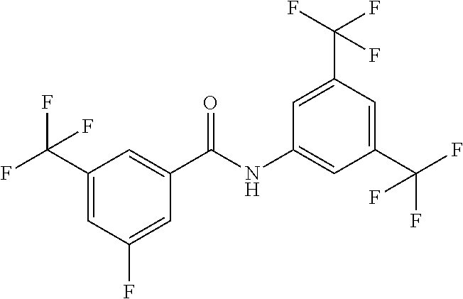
C1(C(F)(F)F)=CC(F)=CC(C(NC2=CC(C(F)(F)F)=CC(C(F)(F)F)=C2)=O)=C1
